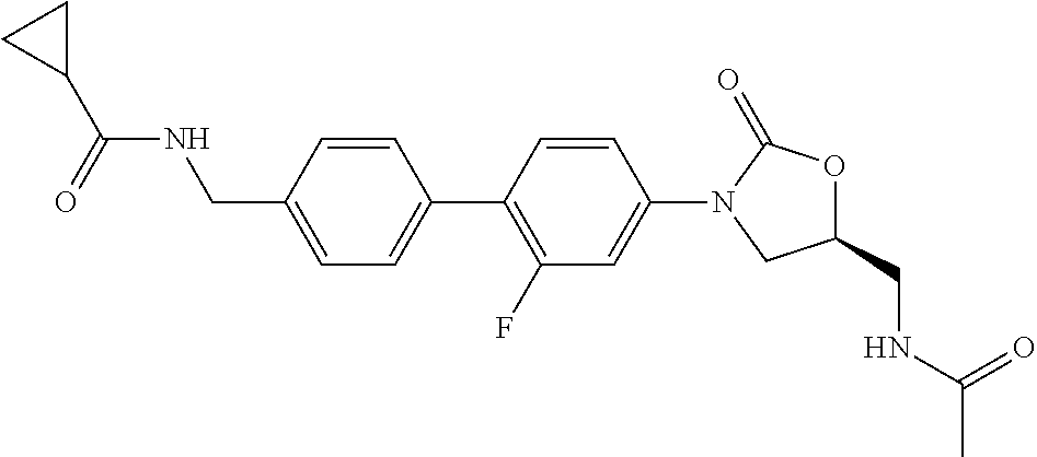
C1(CNC(=O)C)OC(=O)N(C2=CC(F)=C(C3=CC=C(CNC(C4CC4)=O)C=C3)C=C2)C1
